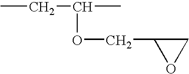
CCC(C)OCC1OC1
